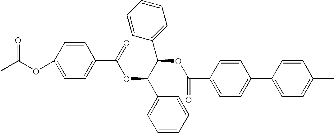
CC(OC1=CC=C(C(=O)OC(C2=CC=CC=C2)C(OC(C2=CC=C(C3=CC=C(C)C=C3)C=C2)=O)C2=CC=CC=C2)C=C1)=O
